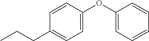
C1=C(OC2=CC=CC=C2)C=CC(CCC)=C1
